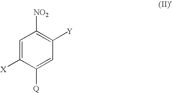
C1=C([X])C([Q])=CC([Y])=C1[NO2]
